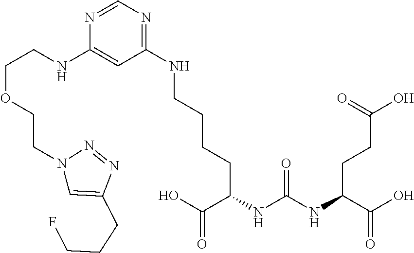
OC(C(NC(NC(C(O)=O)CCC(=O)O)=O)CCCCNC1=NC=NC(NCCOCCN2C=C(CCCF)N=N2)=C1)=O
